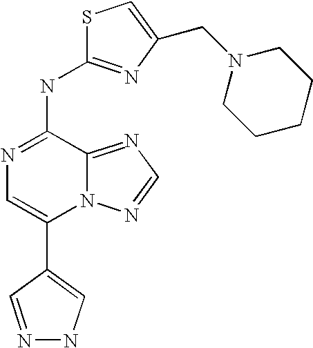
N12C(=NC=N1)C(NC1=NC(CN3CCCCC3)=CS1)=NC=C2C1=CNN=C1
